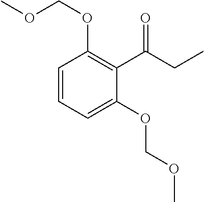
O(C)COC1=CC=CC(OCOC)=C1C(=O)CC
